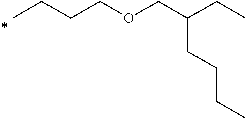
C(CC)COCC(CC)CCCC
